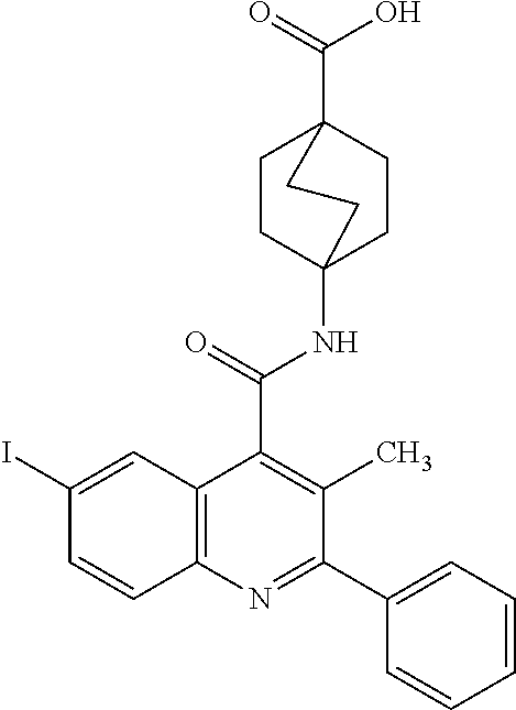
C12=C(C=C(I)C=C1)C(C(=O)NC13CCC(C(=O)O)(CC1)CC3)=C(C)C(C1=CC=CC=C1)=N2
